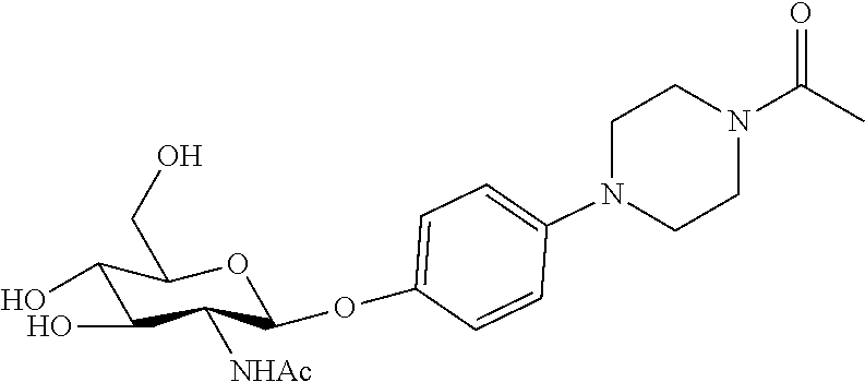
C1(O)C(O)C([NHAc])C(OC2=CC=C(N3CCN(C(C)=O)CC3)C=C2)OC1CO
